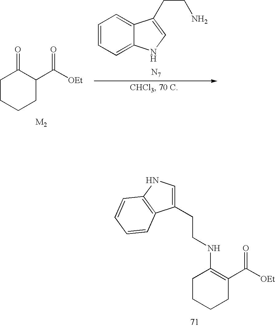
C1CCCC(C([OEt])=O)C1=O.C1=CC=C2C(=C1)C(CCN)=CN2.[N7].C1(CCNC2=C(C([OEt])=O)CCCC2)=CNC2=C1C=CC=C2
